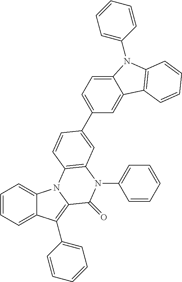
C1=CC=C2C(=C1)N1C(=C2C2=CC=CC=C2)C(=O)N(C2=CC=CC=C2)C2=C1C=CC(C1=CC=C3C(=C1)C1=C(N3C3=CC=CC=C3)C=CC=C1)=C2
